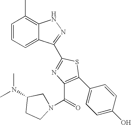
C1=CC=C2C(=C1C)NN=C2C1=NC(C(N2CC(N(C)C)CC2)=O)=C(C2=CC=C(O)C=C2)S1
